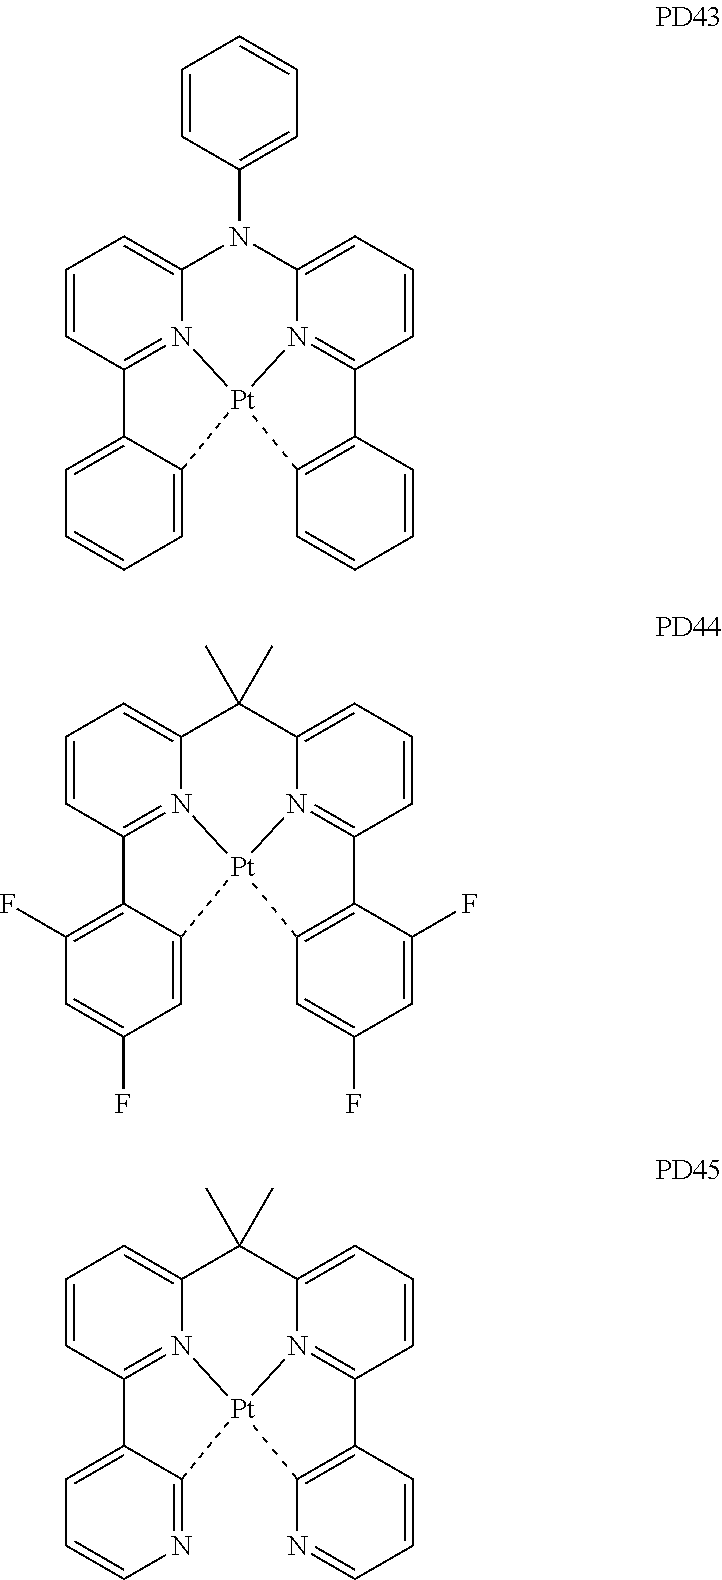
C1=CC2=N3C(=C1)N(C1=CC=CC=C1)C1=CC=CC4=N1[Pt]3(C1=CC=CC=C21)C1=C4C=CC=C1.C1=CC2=N3C(=C1)C(C)(C)C1=CC=CC4=N1[Pt]3(C1=CC(F)=CC(F)=C21)C1=C4C(F)=CC(F)=C1.C1=CC2=N3C(=C1)C(C)(C)C1=CC=CC4=N1[Pt]3(C1=NC=CC=C21)C1=C4C=CC=N1
